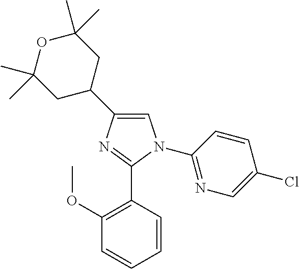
C1=C(C2CC(C)(C)OC(C)(C)C2)N=C(C2=C(OC)C=CC=C2)N1C1=NC=C(Cl)C=C1
